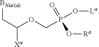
[BNuc(a)]CC([Xa])OCP(=O)(O[Ra])O[La]
